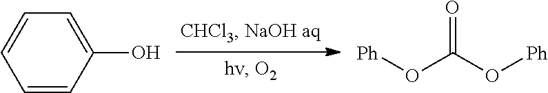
C1=C(O)C=CC=C1.[Ph]OC(O[Ph])=O
